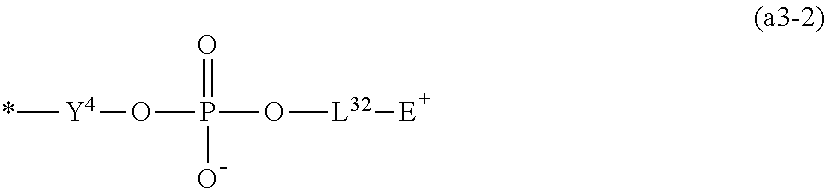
*[Y4]OP(O[L32][E])(O)=O
